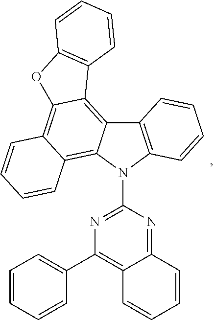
C1(C2=CC=CC=C2)=C2C(=NC(N3C4=C(C5=C6C(=C7C(=C35)C=CC=C7)OC3=C6C=CC=C3)C=CC=C4)=N1)C=CC=C2
